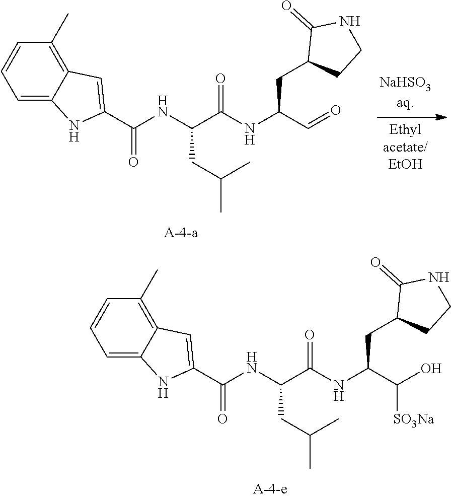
C1(C)=C2C(=CC=C1)NC(C(NC(C(=O)NC(C(O)[SO3Na])CC1CCNC1=O)CC(C)C)=O)=C2.C1(C)=C2C(=CC=C1)NC(C(NC(C(=O)NC(C=O)CC1CCNC1=O)CC(C)C)=O)=C2
